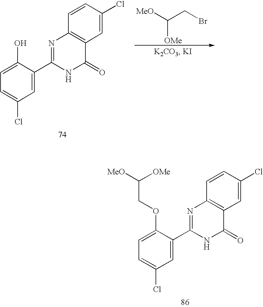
C1=C(Cl)C=C(C2=NC3=C(C(=O)N2)C=C(Cl)C=C3)C(O)=C1.[MeO]C(CBr)[OMe].C1=C(Cl)C=C(C2=NC3=C(C(=O)N2)C=C(Cl)C=C3)C(OCC([MeO])[OMe])=C1
